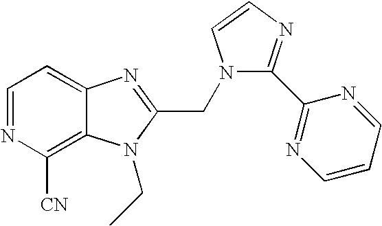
N1=CC=C2C(=C1[CN])N(CC)C(CN1C(C3=NC=CC=N3)=NC=C1)=N2
